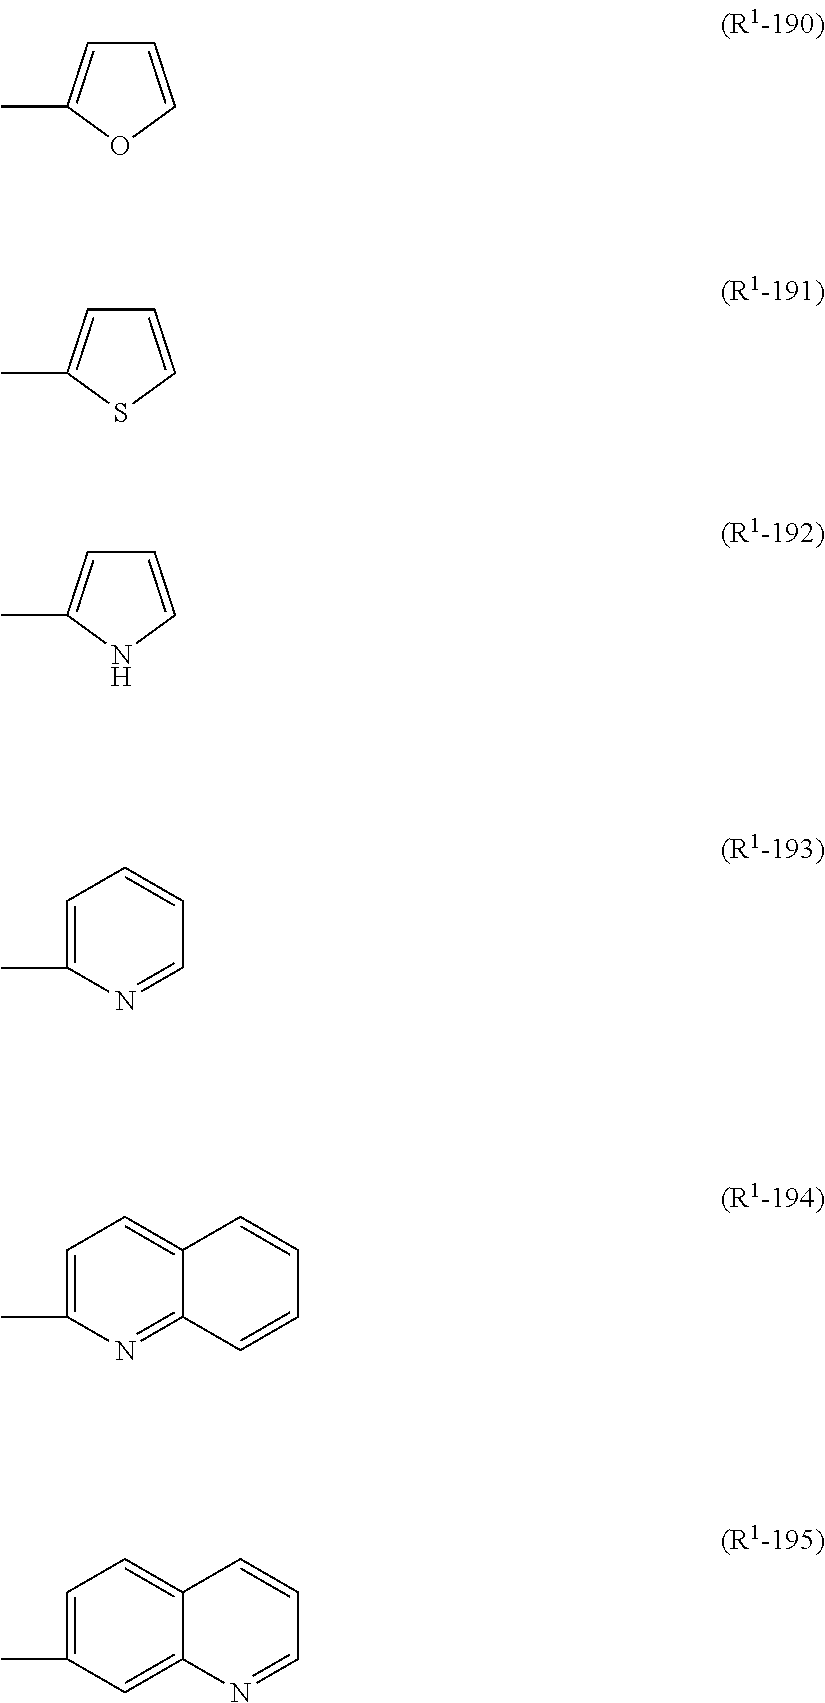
C1=COC(C)=C1.C1=CSC(C)=C1.C1=CNC(C)=C1.C1=C(C)N=CC=C1.C1=C(C)N=C2C(=C1)C=CC=C2.C1=C(C)C=C2C(=C1)C=CC=N2
